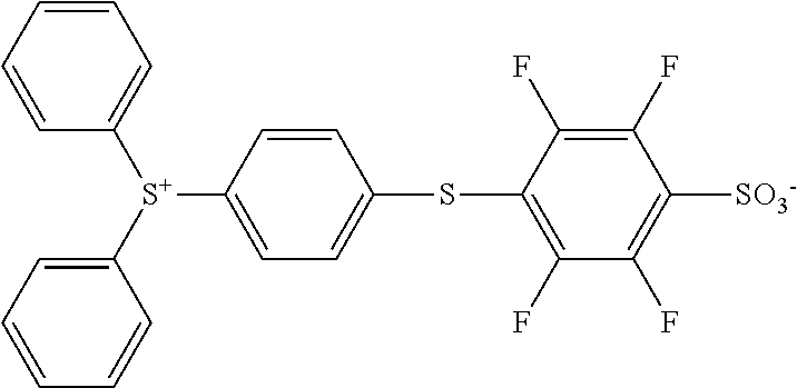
C1=CC=C([S+](C2=CC=C(SC3=C(F)C(F)=C([SO3-])C(F)=C3F)C=C2)C2=CC=CC=C2)C=C1
